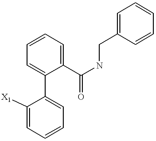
C1(C2=CC=CC=C2[X1])=CC=CC=C1C(NCC1=CC=CC=C1)=O
